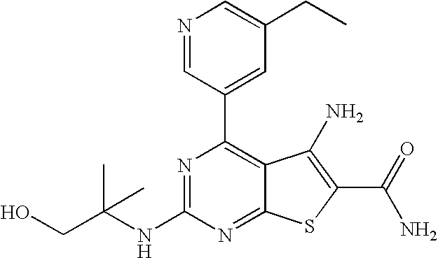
N1=CC(C2=C3C(=NC(NC(CO)(C)C)=N2)SC(C(N)=O)=C3N)=CC(CC)=C1
